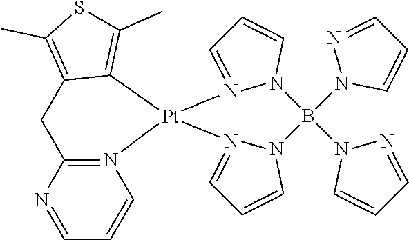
N12=C(N=CC=C1)CC1=C(C)SC(C)=C1[Pt]21N2=CC=CN2B(N2C=CC=N2)(N2C=CC=N2)N2C=CC=N21
